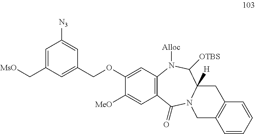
[MsO]CC1=CC([N3])=CC(COC2=CC3=C(C=C2[MeO])C(=O)N2C([H])(C([OTBS])N3[Alloc])CC3=C(C=CC=C3)C2)=C1
